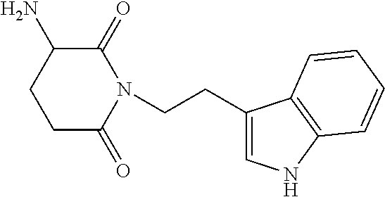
C1(=O)C(N)CCC(=O)N1CCC1=CNC2=C1C=CC=C2
